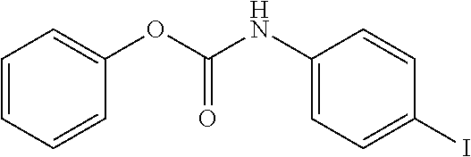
O(C(=O)NC1=CC=C(I)C=C1)C1=CC=CC=C1
